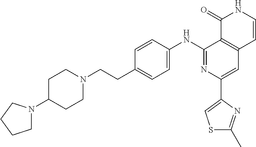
C12=C(C=CNC1=O)C=C(C1=CSC(C)=N1)N=C2NC1=CC=C(CCN2CCC(N3CCCC3)CC2)C=C1
